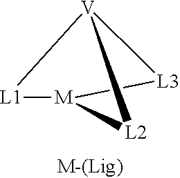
[V]12[L2][M]([L1]1)[L3]2
